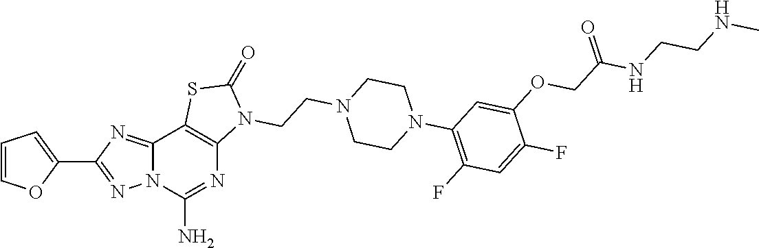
C1=COC(C2=NN3C(=N2)C2=C(N=C3N)N(CCN3CCN(C4=C(F)C=C(F)C(OCC(NCCNC)=O)=C4)CC3)C(=O)S2)=C1
